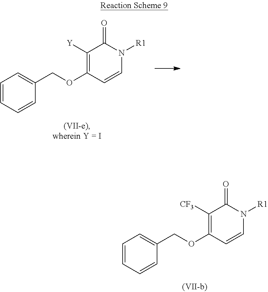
C1=CC=CC(COC2=C([CF3])C(=O)N([R1])C=C2)=C1.C1=CC=CC(COC2=C([Y])C(=O)N([R1])C=C2)=C1
